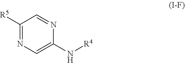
[R5]C1=NC=C(N[R4])N=C1
